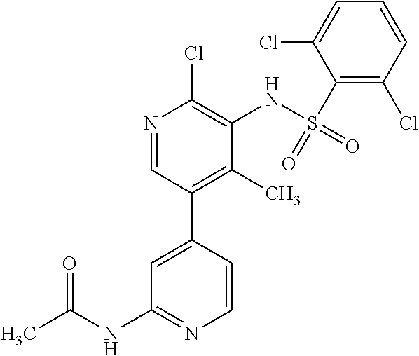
C1=CC(C2=C(C)C(NS(=O)(C3=C(Cl)C=CC=C3Cl)=O)=C(Cl)N=C2)=CC(NC(C)=O)=N1
